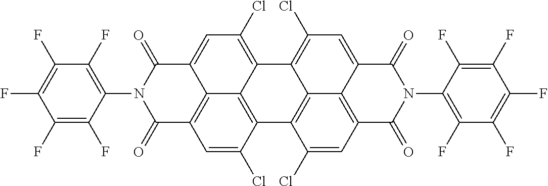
C1=C(Cl)C2=C3C4=C1C(=O)N(C1=C(F)C(F)=C(F)C(F)=C1F)C(=O)C4=CC(Cl)=C3C1=C(Cl)C=C3C4=C(C=C(Cl)C2=C14)C(=O)N(C1=C(F)C(F)=C(F)C(F)=C1F)C3=O
